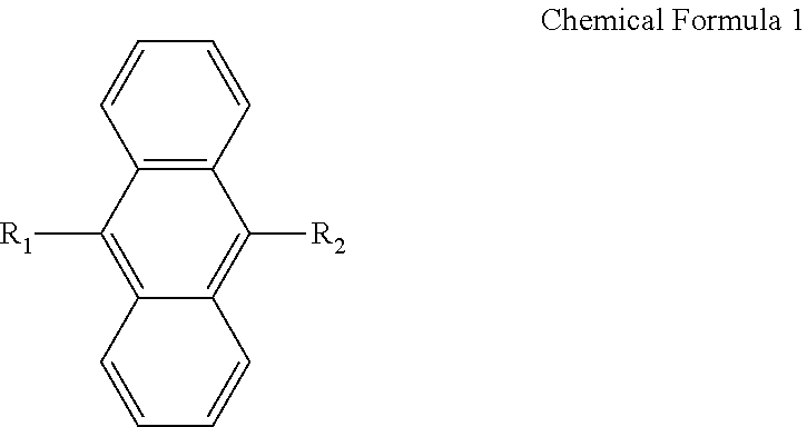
C12=C(C=CC=C1)C([R2])=C1C(=C2[R1])C=CC=C1
